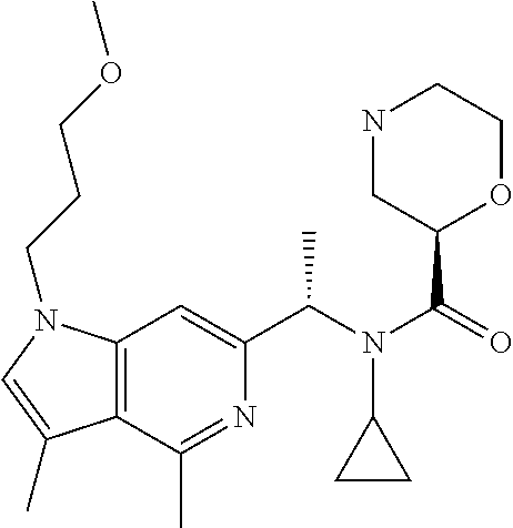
C1(C(N(C(=O)C2OCCNC2)C2CC2)C)=CC2=C(C(C)=N1)C(C)=CN2CCCOC
